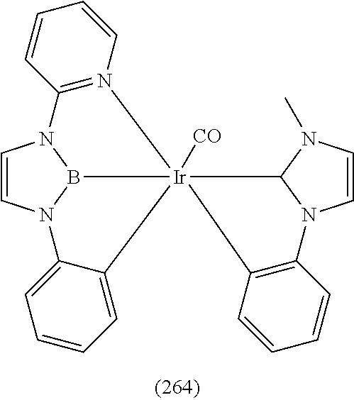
C1=CN2B3N1C1=N([Ir]34([CO])(C3=CC=CC=C23)C2N(C=CN2C)C2=C4C=CC=C2)C=CC=C1
